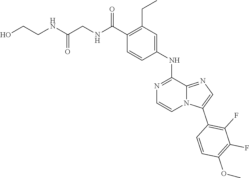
O(C1=C(F)C(F)=C(C2=CN=C3N2C=CN=C3NC2=CC(CC)=C(C(=O)NCC(NCCO)=O)C=C2)C=C1)C
